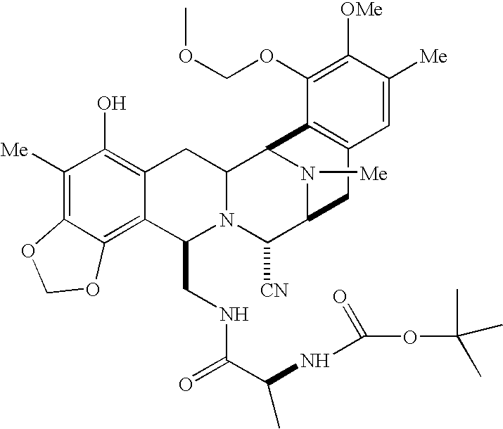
C1([Me])=C2C(=C3C(=C1O)CC1N(C3CNC(C(C)NC(=O)OC(C)(C)C)=O)C([CN])C3N([Me])C1C1=C(C3)C=C([Me])C([OMe])=C1OCOC)OCO2
